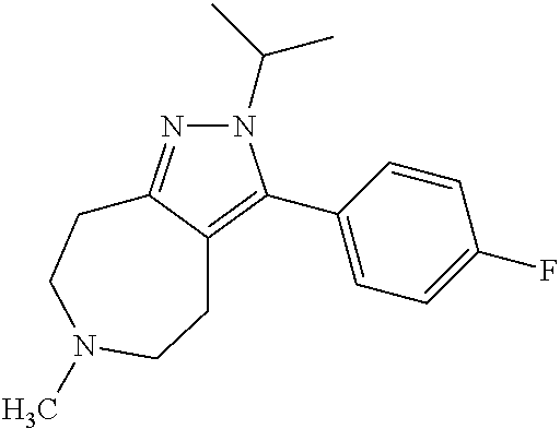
N1(C(C)C)N=C2C(=C1C1=CC=C(F)C=C1)CCN(C)CC2
